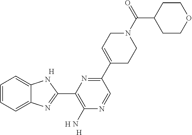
C1=CC=C2C(=C1)NC(C1=C(N)N=CC(C3=CCN(C(C4CCOCC4)=O)CC3)=N1)=N2.[H].[H].[H]
